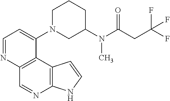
C1=NC2=C(C(N3CC(N(C(CC(F)(F)F)=O)C)CCC3)=C1)C1=C(N=C2)NC=C1
